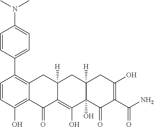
C1=CC(O)=C2C(=C1C1=CC=C(N(C)C)C=C1)CC1([H])C(=C(O)C3(O)C([H])(C1)CC(O)=C(C(N)=O)C3=O)C2=O
